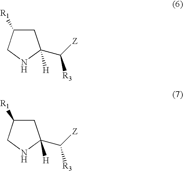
C1C([R1])CNC1(C([Z])[R3])[H].C1C([R1])CNC1(C([Z])[R3])[H]
